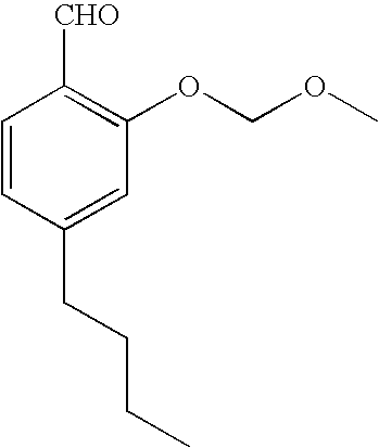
C1=CC(CCCC)=CC(OCOC)=C1[CHO]
